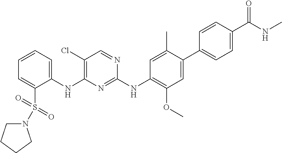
C1(NC2=C(Cl)C=NC(NC3=C(OC)C=C(C4=CC=C(C(NC)=O)C=C4)C(C)=C3)=N2)=CC=CC=C1S(=O)(=O)N1CCCC1
